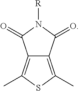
C12=C(C)SC(C)=C1C(=O)N([R])C2=O
